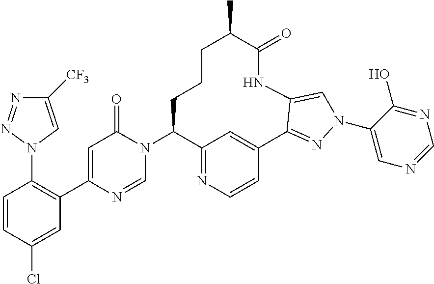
C12=NC=CC(=C1)C1=NN(C3=CN=CN=C3O)C=C1NC(=O)C(C)CCCC2N1C(=O)C=C(C2=C(N3C=C([CF3])N=N3)C=CC(Cl)=C2)N=C1
